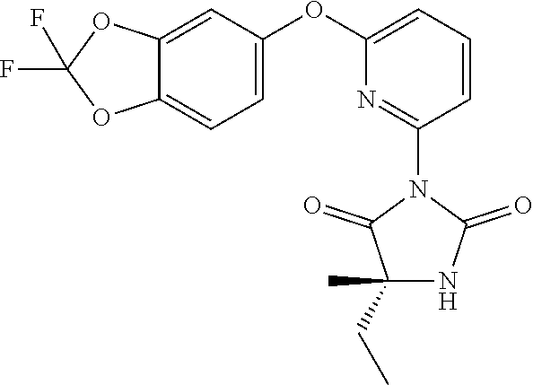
C1=CC=C(OC2=CC=C3C(=C2)OC(F)(F)O3)N=C1N1C(=O)C(CC)(C)NC1=O
